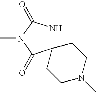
C12(NC(=O)N(C)C1=O)CCN(C)CC2
